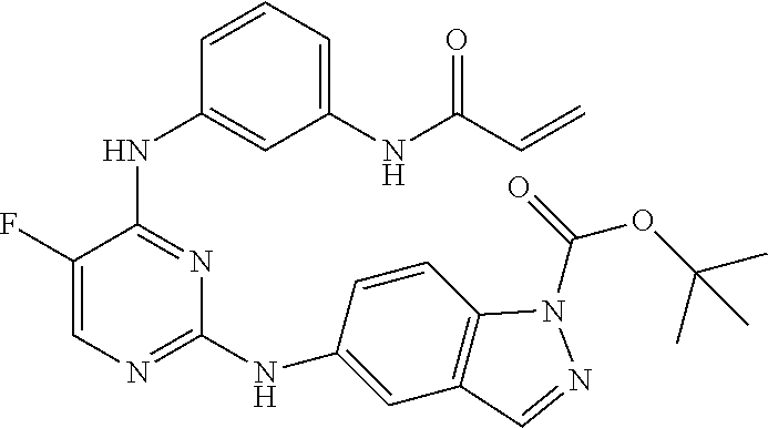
C1(F)=CN=C(NC2=CC3=C(C=C2)N(C(=O)OC(C)(C)C)N=C3)N=C1NC1=CC(NC(C=C)=O)=CC=C1
